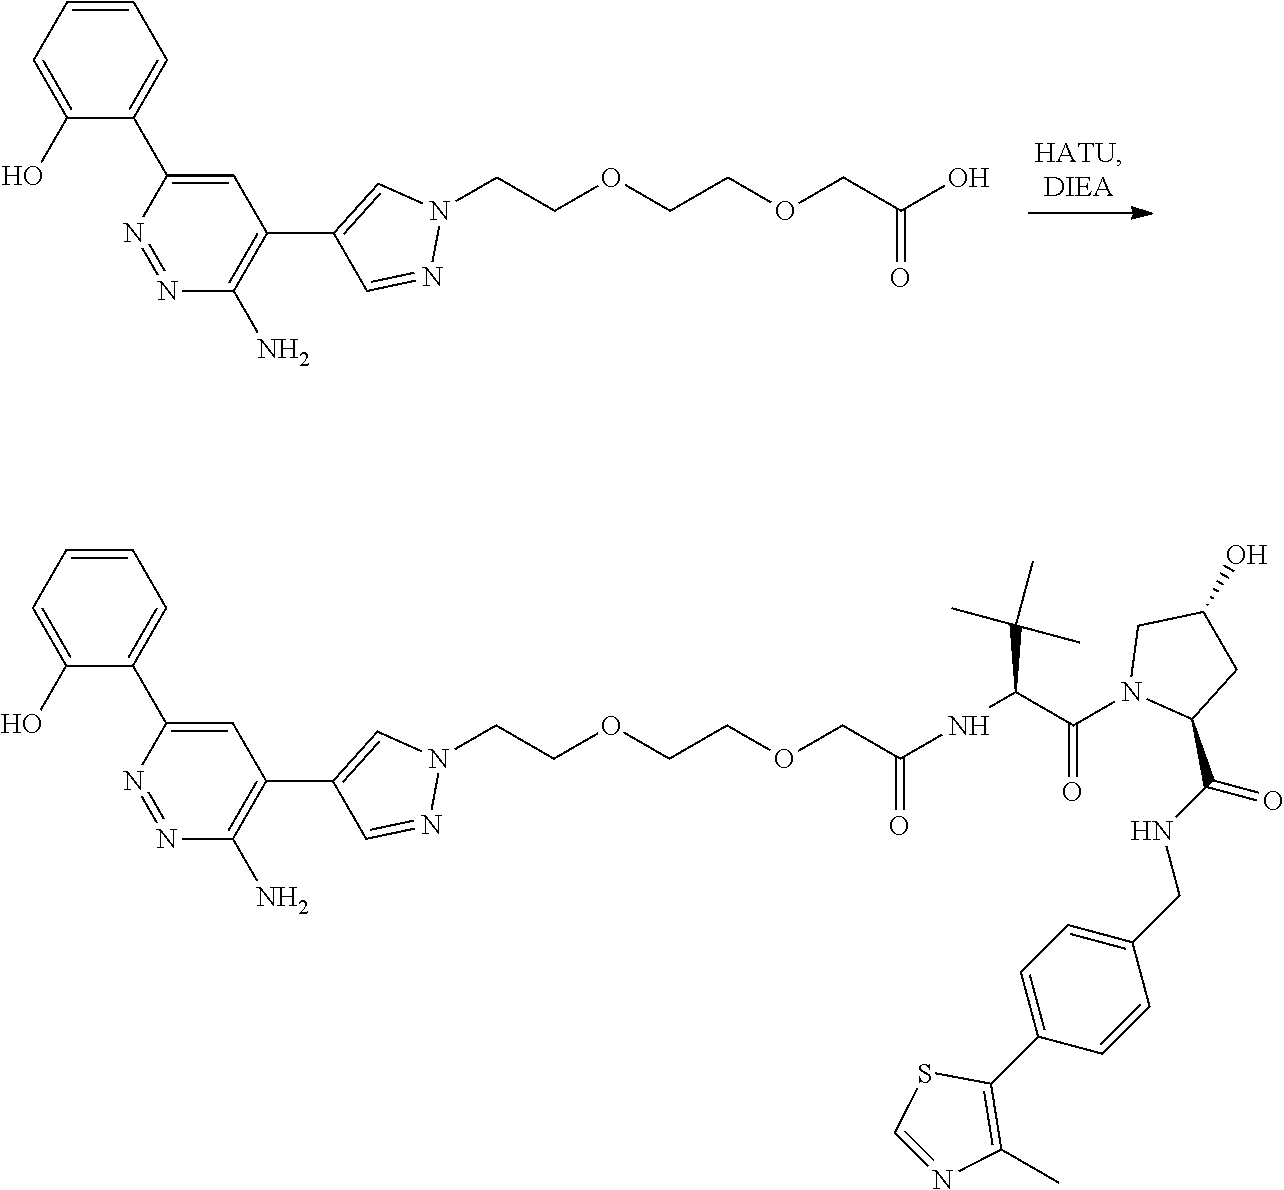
N1(CCOCCOCC(O)=O)C=C(C2=C(N)N=NC(C3=CC=CC=C3O)=C2)C=N1.N1(CCOCCOCC(NC(C(C)(C)C)C(=O)N2C(C(=O)NCC3=CC=C(C4=C(C)N=CS4)C=C3)CC(O)C2)=O)C=C(C2=C(N)N=NC(C3=CC=CC=C3O)=C2)C=N1
